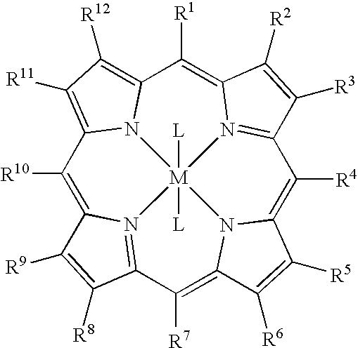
C1([R10])=C2N3=C(C([R7])=C4N5C(=C([R4])C6=N7C(=C([R1])C8=C([R12])C([R11])=C1N8[M]753([L])[L])C([R2])=C6[R3])C([R5])=C4[R6])C([R8])=C2[R9]
